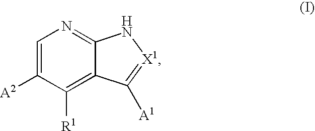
C1=C([A2])C([R1])=C2C(=N1)N[X1]=C2[A1]
